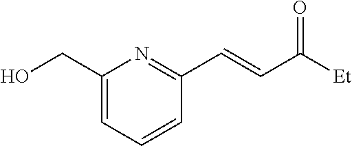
[Et]C(C=CC1=NC(CO)=CC=C1)=O
